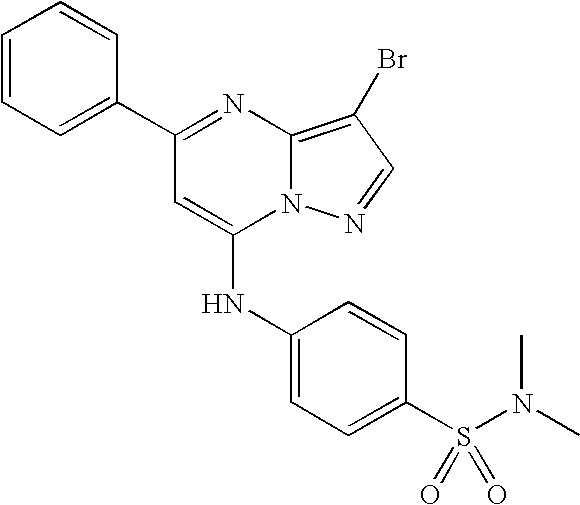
C1=C(C2=NC3=C(Br)C=NN3C(NC3=CC=C(S(=O)(=O)N(C)C)C=C3)=C2)C=CC=C1
